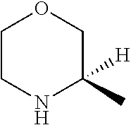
C1CNC(C)([H])CO1
